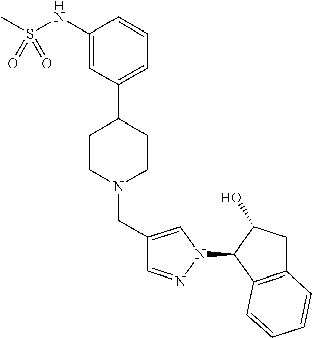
C1(NS(C)(=O)=O)=CC(C2CCN(CC3=CN(C4C5=C(CC4O)C=CC=C5)N=C3)CC2)=CC=C1
